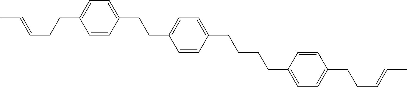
C1=CC(CCC2=CC=C(CCCCC3=CC=C(CCC=CC)C=C3)C=C2)=CC=C1CCC=CC
